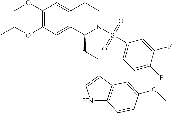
C1(OC)=C(OCC)C=C2C(=C1)CCN(S(C1=CC=C(F)C(F)=C1)(=O)=O)C2CCC1=CNC2=C1C=C(OC)C=C2
